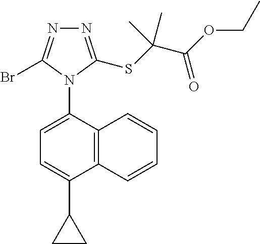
C12=C(C(N3C(Br)=NN=C3SC(C(OCC)=O)(C)C)=CC=C1C1CC1)C=CC=C2
